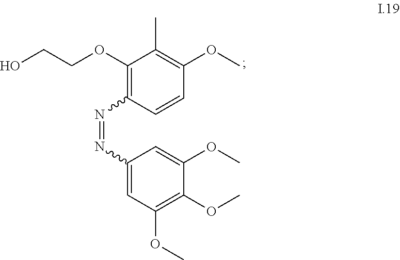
C1(C)=C(OC)C=CC(N=NC2=CC(OC)=C(OC)C(OC)=C2)=C1OCCO
